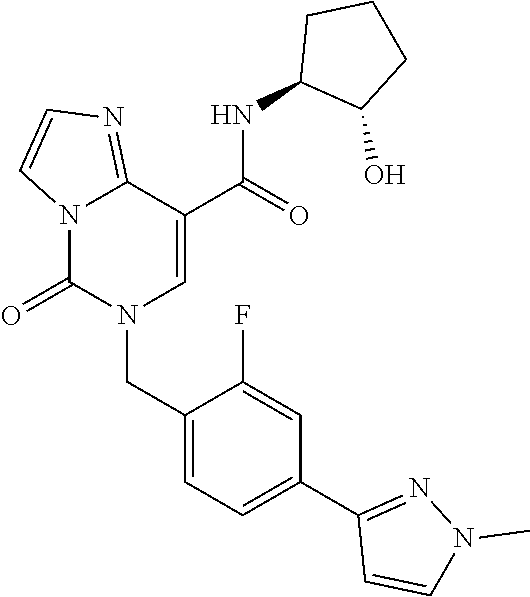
C12=NC=CN1C(=O)N(CC1=CC=C(C3=NN(C)C=C3)C=C1F)C=C2C(NC1C(O)CCC1)=O
